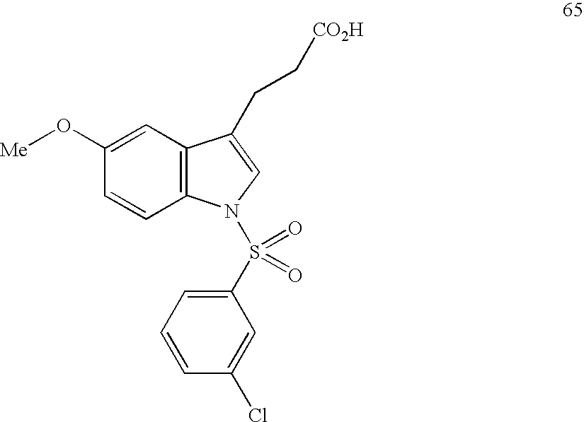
C1(O[Me])=CC2=C(C=C1)N(S(C1=CC=CC(Cl)=C1)(=O)=O)C=C2CC[CO2H]
